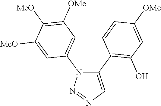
C1(C2=C(O)C=C([OMe])C=C2)=CN=NN1C1=CC([OMe])=C([MeO])C([MeO])=C1
